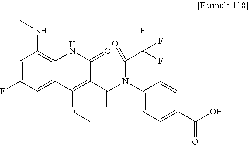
CNC1=C2C(=CC(F)=C1)C(OC)=C(C(N(C1=CC=C(C(O)=O)C=C1)C(C(F)(F)F)=O)=O)C(=O)N2
